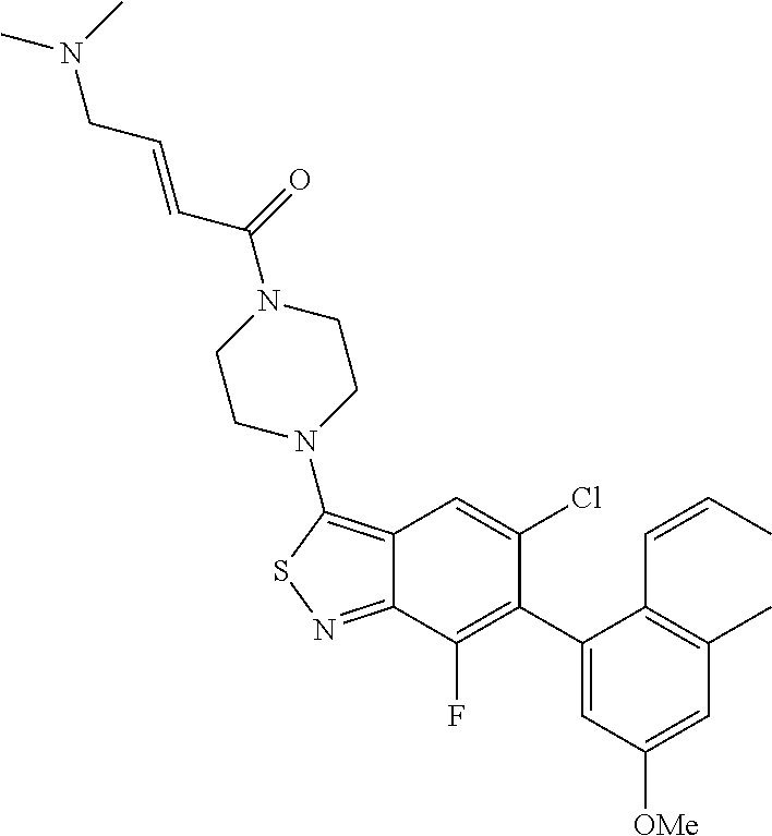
C12=C(N3CCN(C(C=CCN(C)C)=O)CC3)SN=C1C(F)=C(C1=CC([OMe])=CC(C)=C1C=CC)C(Cl)=C2
